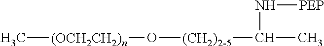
C[(OCH2CH2)n]O[(CH2)2-5]C(N[PEP])C
